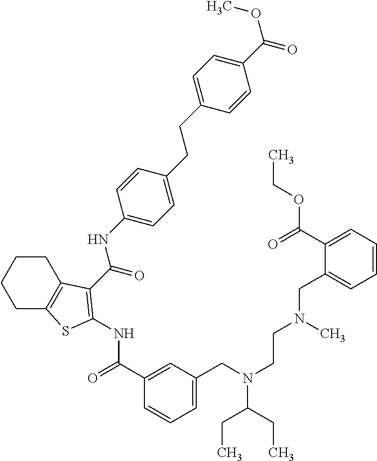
C1(C(=O)NC2=C(C(=O)NC3=CC=C(CCC4=CC=C(C(OC)=O)C=C4)C=C3)C3=C(CCCC3)S2)=CC(CN(CCN(CC2=CC=CC=C2C(=O)OCC)C)C(CC)CC)=CC=C1
